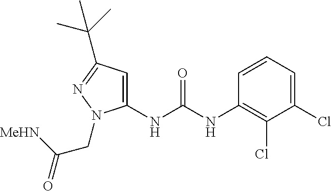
C1(NC(NC2=C(Cl)C(Cl)=CC=C2)=O)=CC(C(C)(C)C)=NN1CC([MeHN])=O
